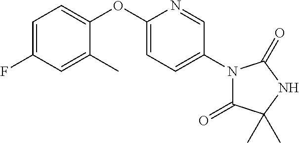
C1=C(F)C=C(C)C(OC2=CC=C(N3C(=O)C(C)(C)NC3=O)C=N2)=C1
